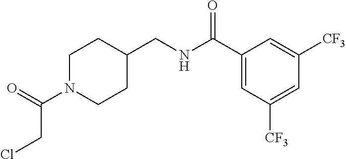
C1N(C(=O)CCl)CCC(CNC(C2=CC([CF3])=CC([CF3])=C2)=O)C1
